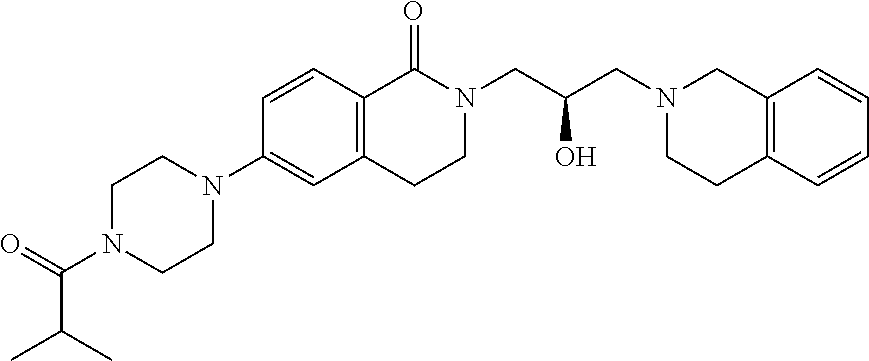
C1N(C(C(C)C)=O)CCN(C2=CC3=C(C=C2)C(=O)N(CC(O)CN2CCC4=C(C2)C=CC=C4)CC3)C1
